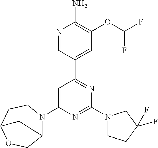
N1=CC(C2=NC(N3CCC(F)(F)C3)=NC(N3C4COC(CC3)C4)=C2)=CC(OC(F)F)=C1N
